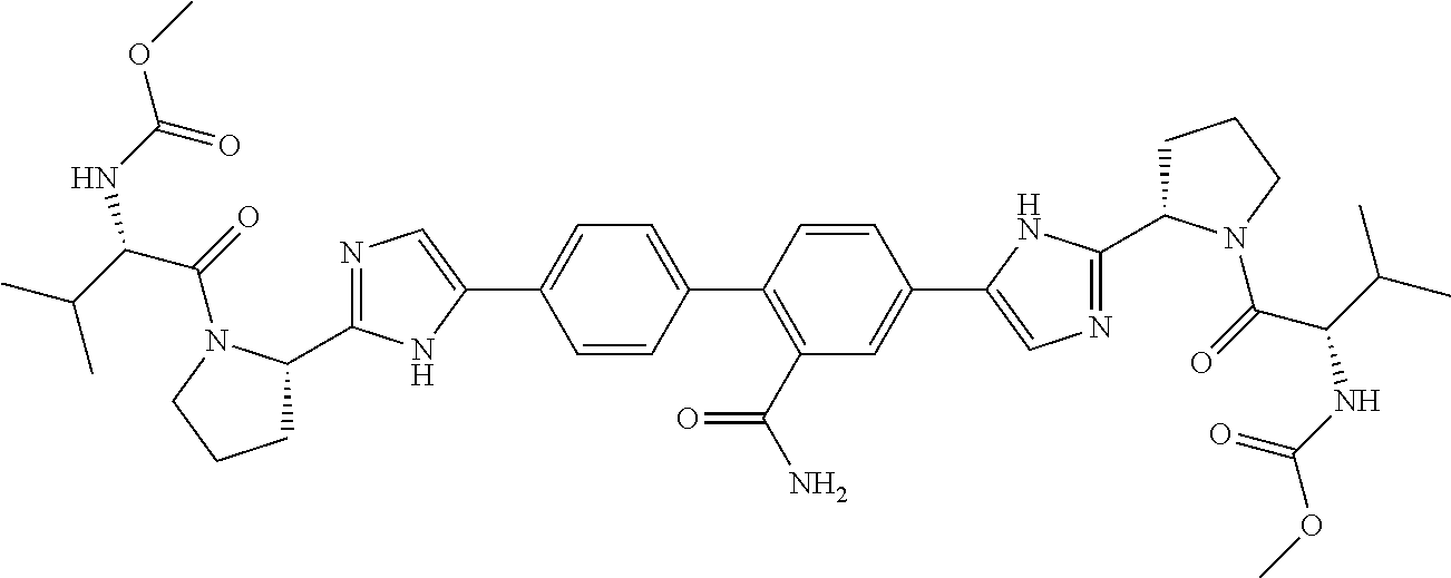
C1=CC(C2=C(C(N)=O)C=C(C3=CN=C(C4CCCN4C(=O)C(C(C)C)NC(OC)=O)N3)C=C2)=CC=C1C1=CN=C(C2CCCN2C(=O)C(C(C)C)NC(OC)=O)N1
